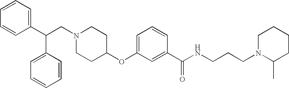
N1(CC(C2=CC=CC=C2)C2=CC=CC=C2)CCC(OC2=CC=CC(C(NCCCN3C(C)CCCC3)=O)=C2)CC1
